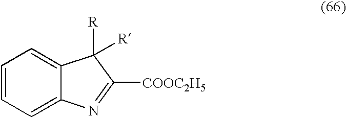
C1=CC=C2C(=C1)C([R])([R])C([COOC2H5])=N2
